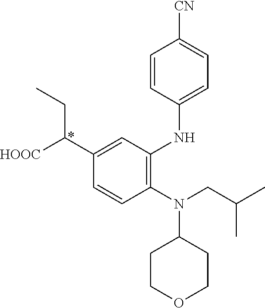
C1(N(CC(C)C)C2CCOCC2)=C(NC2=CC=C([CN])C=C2)C=C(C([HOOC])CC)C=C1
